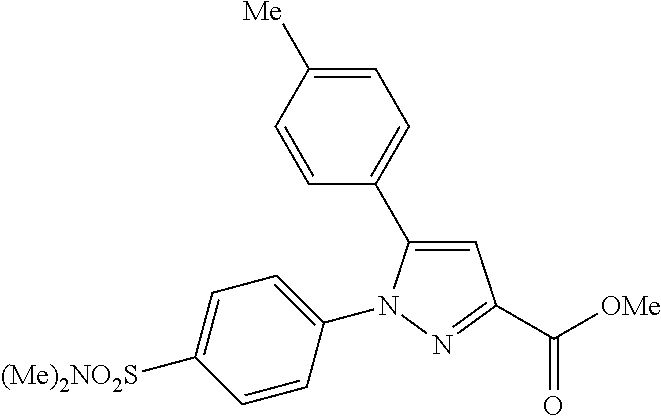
C1=C([Me])C=CC(C2=CC(C([OMe])=O)=NN2C2=CC=C([(Me)2NO2S])C=C2)=C1
